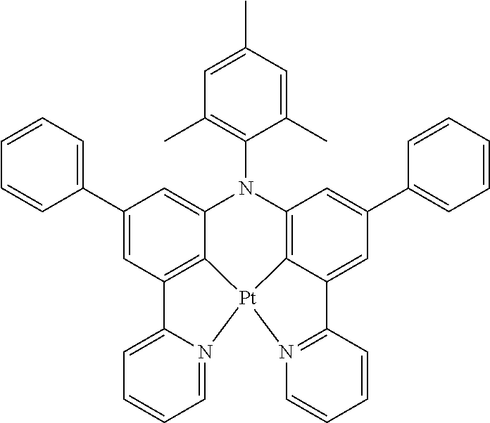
C1(C2=CC=CC=C2)=CC2=C3C(=C1)N(C1=C(C)C=C(C)C=C1C)C1=C4C(=CC(C5=CC=CC=C5)=C1)C1=N(C=CC=C1)[Pt]34N1=CC=CC=C21
